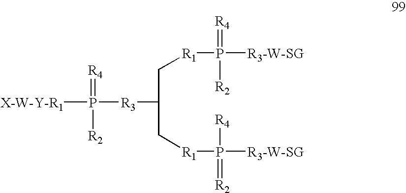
[X-W-Y-R1]P([R3]C(C[R1]P([R3-W-SG])([R4])=[R2])C[R1]P([R3-W-SG])(=[R4])[R2])(=[R4])[R2]
